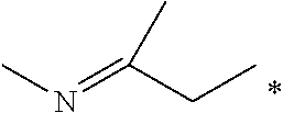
CN=C(CC)C
